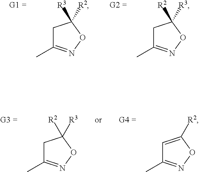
C1C(C)=NOC1([R3])[R2].C1C(C)=NOC1([R2])[R3].C1C(C)=NOC1([R2])[R3].C1=C([R2])ON=C1C
